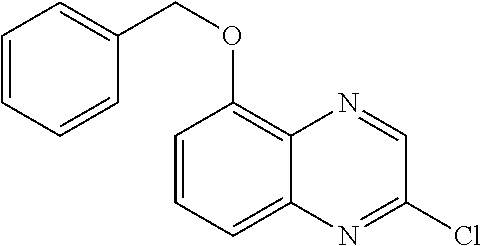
C1=CC(OCC2=CC=CC=C2)=C2C(=C1)N=C(Cl)C=N2
